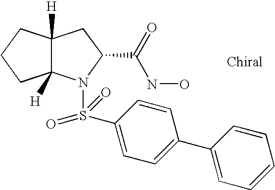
C12([H])C([H])(N(S(C3=CC=C(C4=CC=CC=C4)C=C3)(=O)=O)C(C(=O)NO)C1)CCC2
